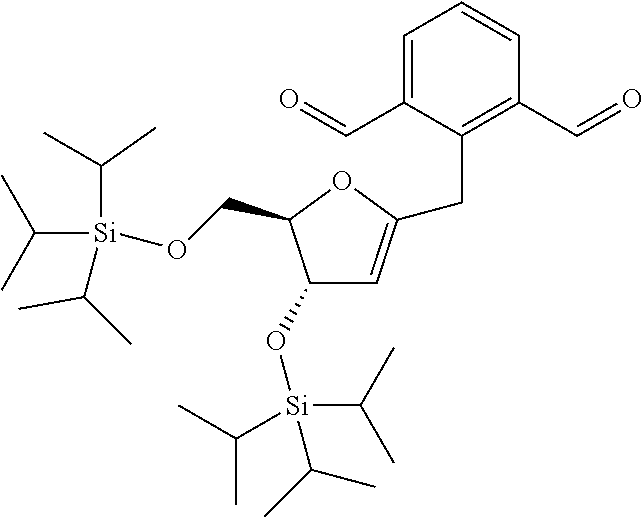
C1(O[Si](C(C)C)(C(C)C)C(C)C)C=C(CC2=C(C=O)C=CC=C2C=O)OC1CO[Si](C(C)C)(C(C)C)C(C)C
